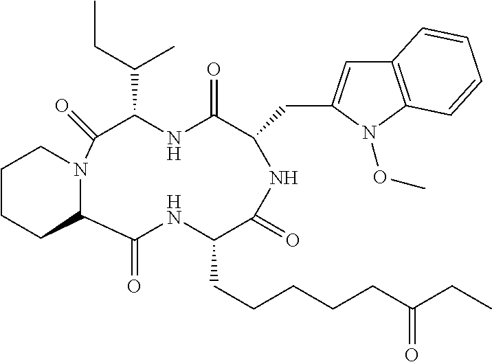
C1CCC2N(C1)C(=O)C(C(CC)C)NC(=O)C(CC1=CC3=C(N1OC)C=CC=C3)NC(=O)C(CCCCCC(=O)CC)NC2=O
